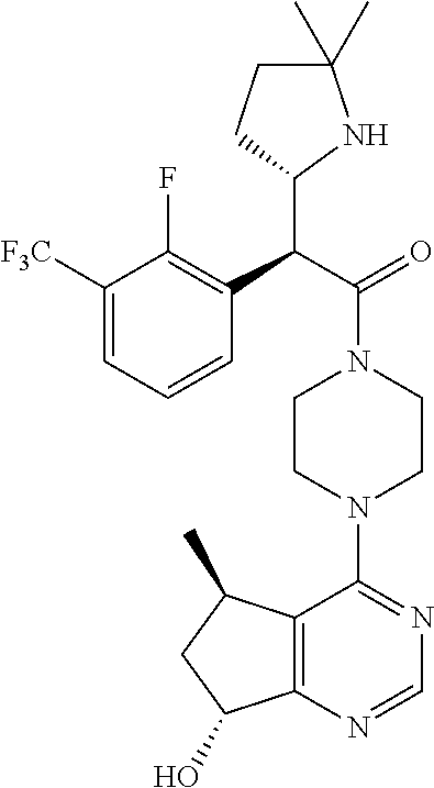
C1([F3C])=CC=CC(C(C(=O)N2CCN(C3=NC=NC4=C3C(C)CC4O)CC2)C2NC(C)(C)CC2)=C1F
